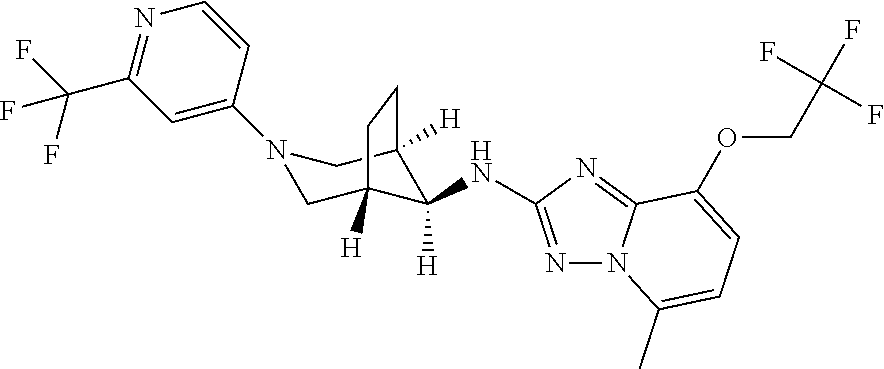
C1(N2CC3([H])C([H])(NC4=NN5C(=N4)C(OCC(F)(F)F)=CC=C5C)C([H])(C2)CC3)=CC(C(F)(F)F)=NC=C1
